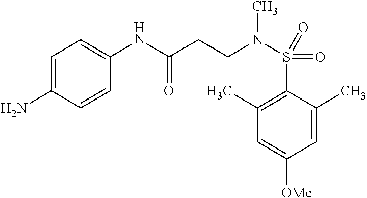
C1=C(N)C=CC(NC(CCN(S(=O)(C2=C(C)C=C([OMe])C=C2C)=O)C)=O)=C1
